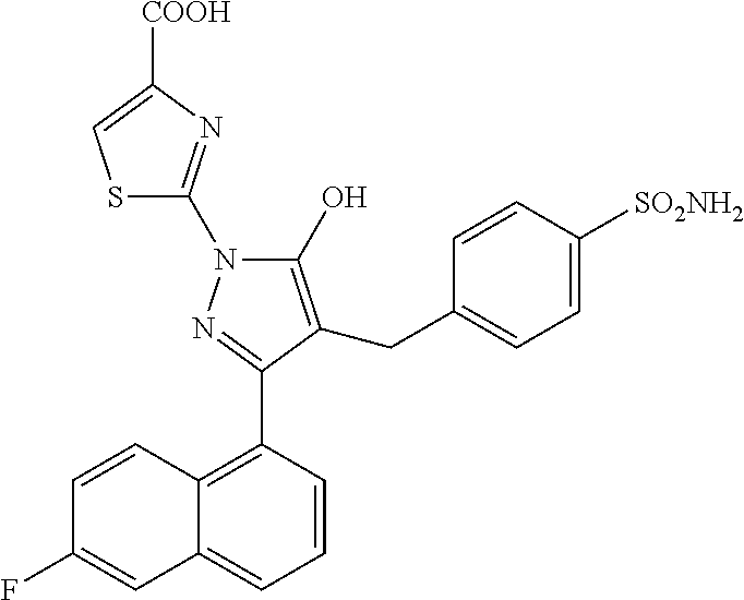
S1C(N2C(O)=C(CC3=CC=C([SO2NH2])C=C3)C(C3=C4C(=CC=C3)C=C(F)C=C4)=N2)=NC([COOH])=C1
